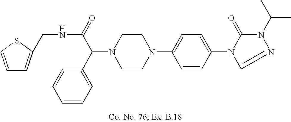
N1(C(C2=CC=CC=C2)C(=O)NCC2=CC=CS2)CCN(C2=CC=C(N3C(=O)N(C(C)C)N=C3)C=C2)CC1
